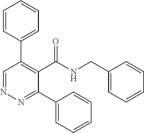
N1=CC(C2=CC=CC=C2)=C(C(=O)NCC2=CC=CC=C2)C(C2=CC=CC=C2)=N1
